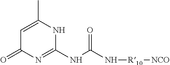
C1=C(C)NC(NC(N[R10][NCO])=O)=NC1=O
